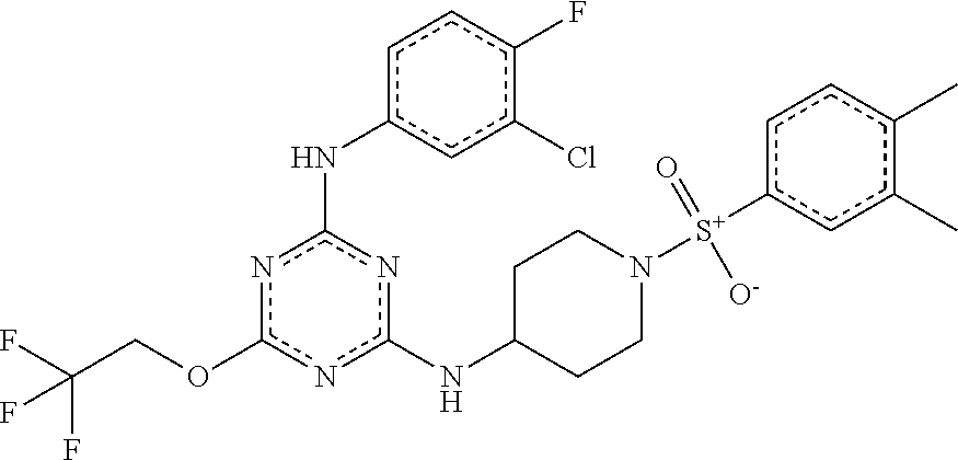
n1c(NC2CCN([S+](=O)([O-])c3cc(C)c(C)cc3)CC2)nc(Nc2cc(Cl)c(F)cc2)nc1OCC(F)(F)F
